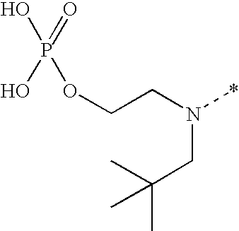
OP(O)(=O)OCCN(*)CC(C)(C)C
